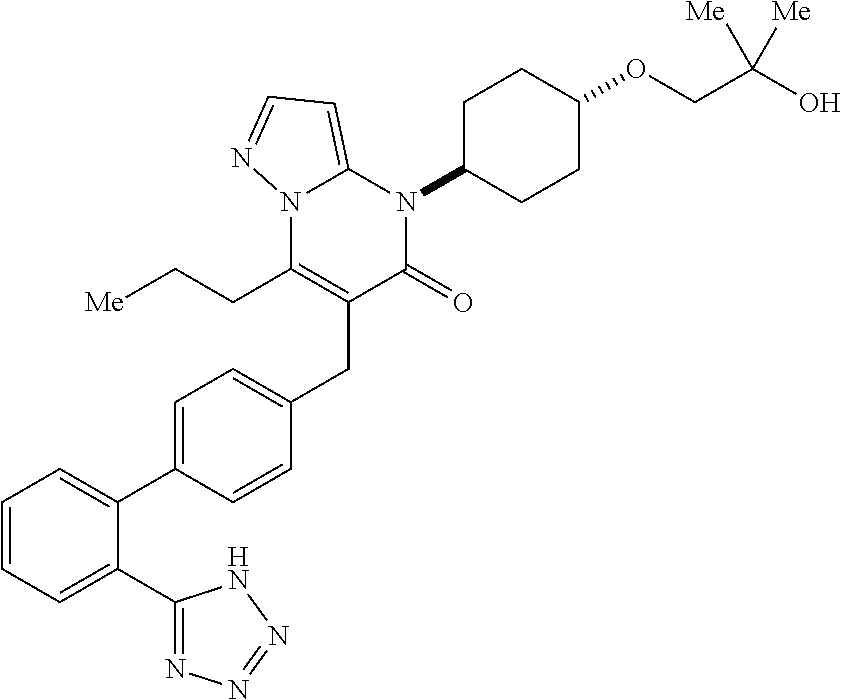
C1=CC=C(C2=NN=NN2)C(C2=CC=C(CC3=C(CC[Me])N4C(=CC=N4)N(C4CCC(OCC(O)([Me])[Me])CC4)C3=O)C=C2)=C1
